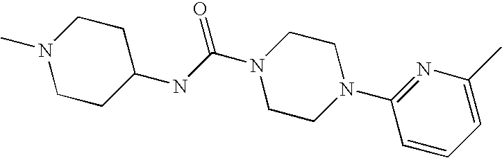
C1(N2CCN(C(=O)NC3CCN(C)CC3)CC2)=NC(C)=CC=C1
